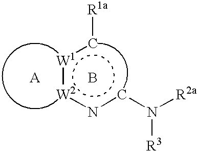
[W1](:[W2]ncN([R2a])[R3])c[R1a].B.[A]
